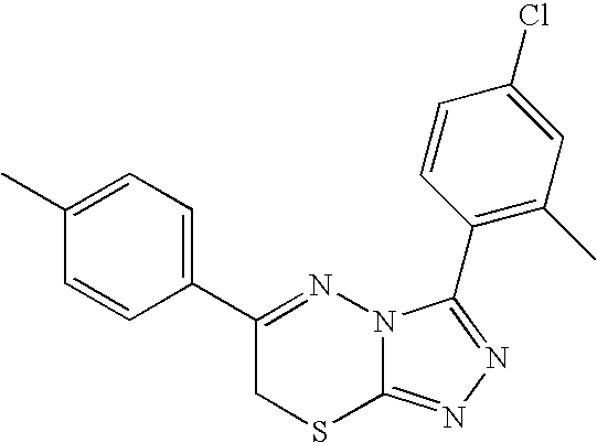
C1=CC(C2=NN3C(=NN=C3C3=C(C)C=C(Cl)C=C3)SC2)=CC=C1C
